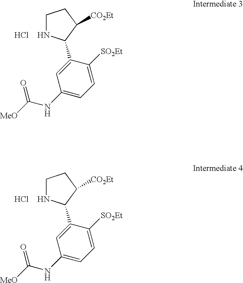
C1NC(C2=CC(NC([MeO])=O)=CC=C2[SO2Et])C([CO2Et])C1.Cl.C1NC(C2=CC(NC([MeO])=O)=CC=C2[SO2Et])C([CO2Et])C1.Cl
